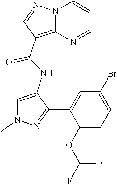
N12C(=C(C(NC3=CN(C)N=C3C3=CC(Br)=CC=C3OC(F)F)=O)C=N1)N=CC=C2
